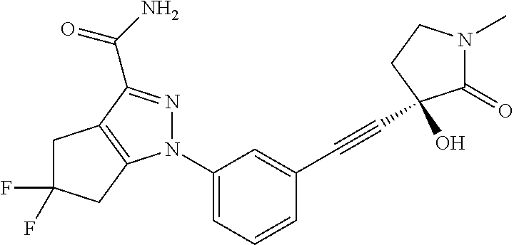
C1(N2N=C(C(=O)N)C3=C2CC(F)(F)C3)=CC=CC(C#CC2(O)C(=O)N(C)CC2)=C1
